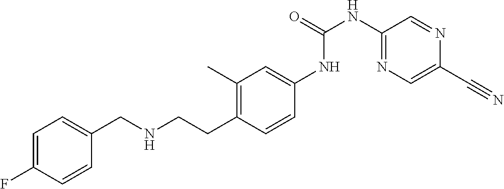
C1=C(F)C=CC(CNCCC2=C(C)C=C(NC(NC3=NC=C(C#N)N=C3)=O)C=C2)=C1
